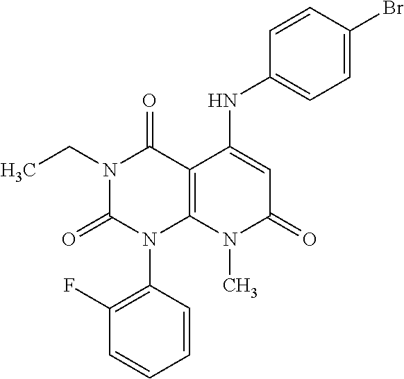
C1=CC(N2C3=C(C(=O)N(CC)C2=O)C(NC2=CC=C(Br)C=C2)=CC(=O)N3C)=C(F)C=C1
